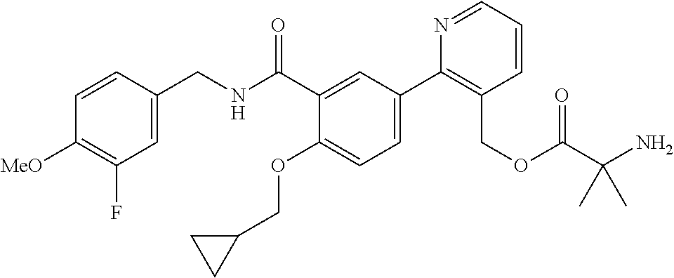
C1=C(CNC(C2=CC(C3=C(COC(C(N)(C)C)=O)C=CC=N3)=CC=C2OCC2CC2)=O)C=CC([MeO])=C1F
